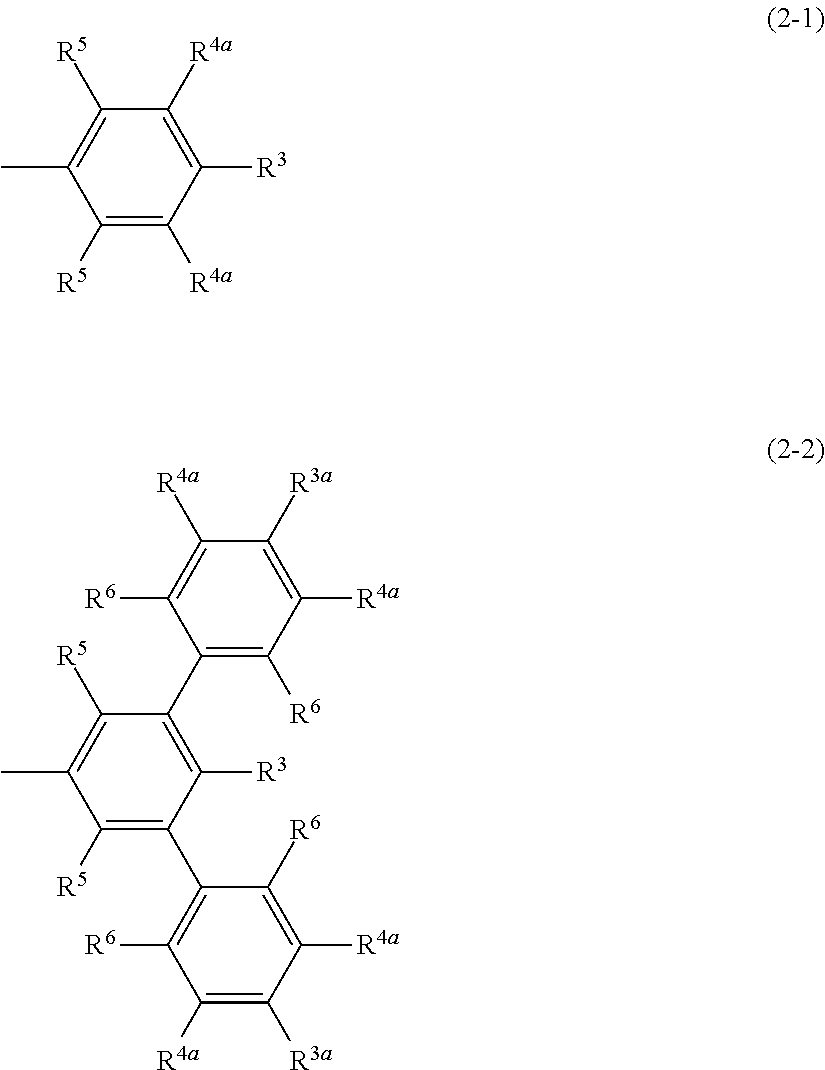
C1([R5])=C([R4a])C([R3])=C([R4a])C([R5])=C1C.C1(C2=C([R3])C(C3=C([R6])C([R4a])=C([R3a])C([R4a])=C3[R6])=C([R5])C(C)=C2[R5])=C([R6])C([R4a])=C([R3a])C([R4a])=C1[R6]
